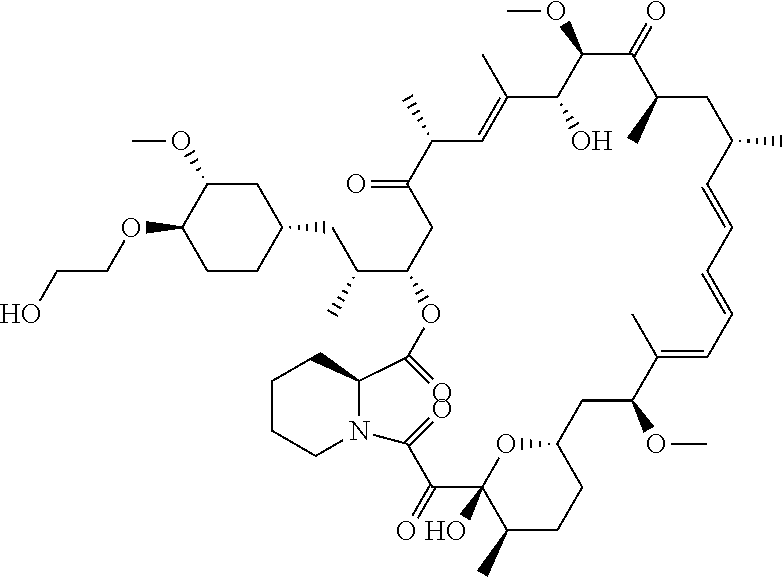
C1C(OC)C(OCCO)CCC1CC(C1OC(=O)C2N(C(=O)C(=O)C3(O)OC(CC(OC)C(C)=CC=CC=CC(C)CC(C)C(=O)C(OC)C(O)C(C)=CC(C)C(=O)C1)CCC3C)CCCC2)C
